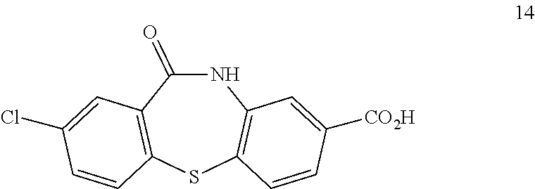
N1C(=O)C2=C(SC3=C1C=C([CO2H])C=C3)C=CC(Cl)=C2
